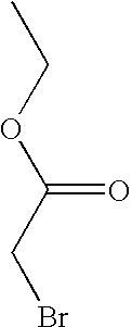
C(CBr)(OCC)=O
